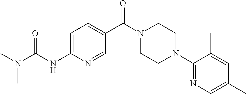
C1=C(NC(N(C)C)=O)N=CC(C(N2CCN(C3=NC=C(C)C=C3C)CC2)=O)=C1
